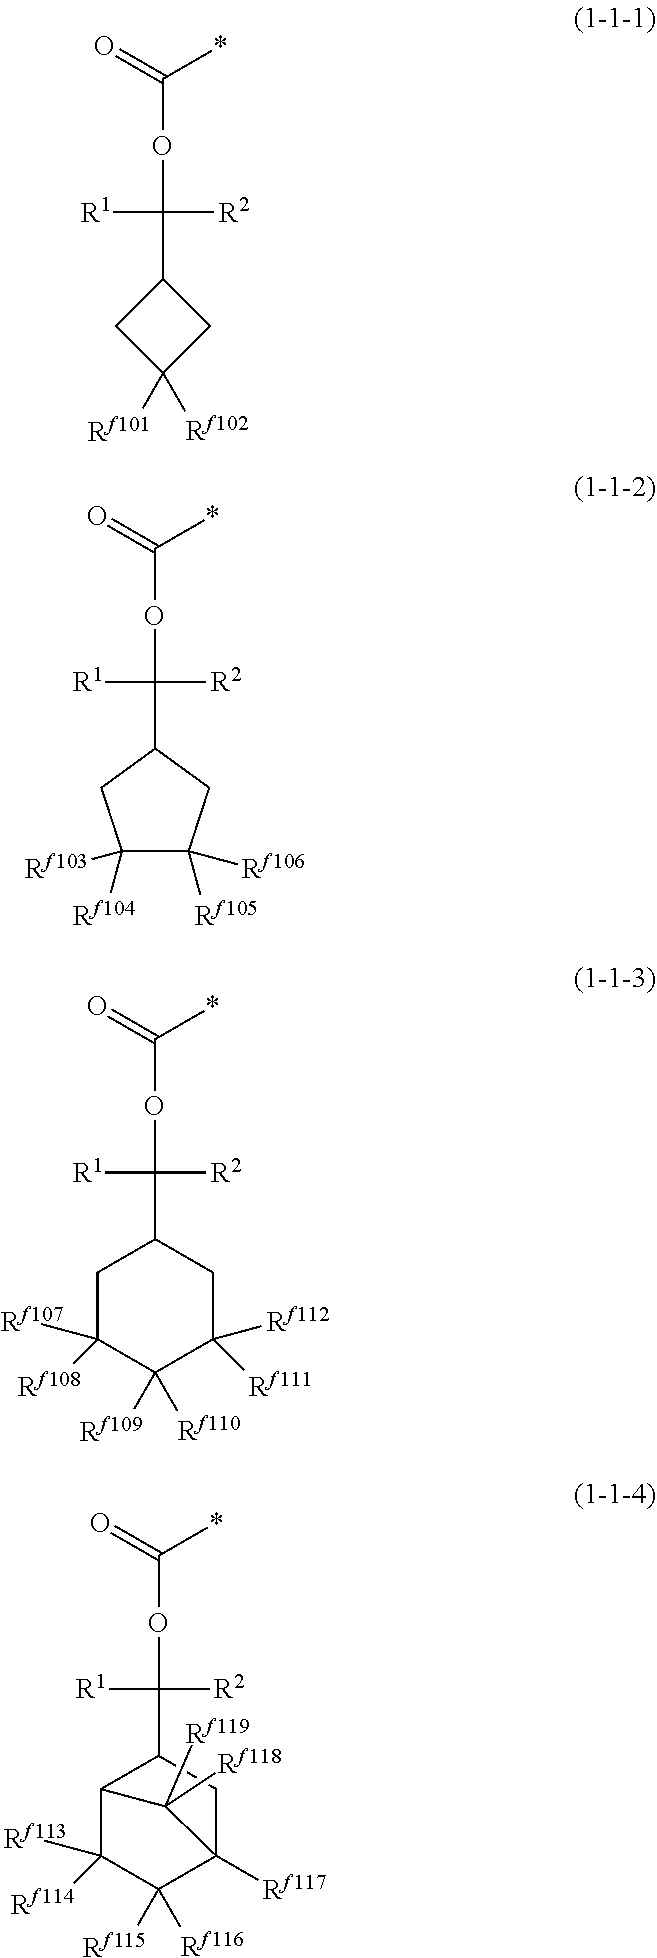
C(*)(=O)OC(C1CC([Rf102])([Rf101])C1)([R2])[R1].C(*)(=O)OC(C1CC([Rf104])([Rf103])C([Rf105])([Rf106])C1)([R2])[R1].C(*)(=O)OC(C1CC([Rf107])([Rf108])C([Rf110])([Rf109])C([Rf112])([Rf111])C1)([R2])[R1].C(*)(=O)OC(C1C2C([Rf113])([Rf114])C([Rf116])([Rf115])C([Rf117])(C1)C2([Rf119])[Rf118])([R2])[R1]
